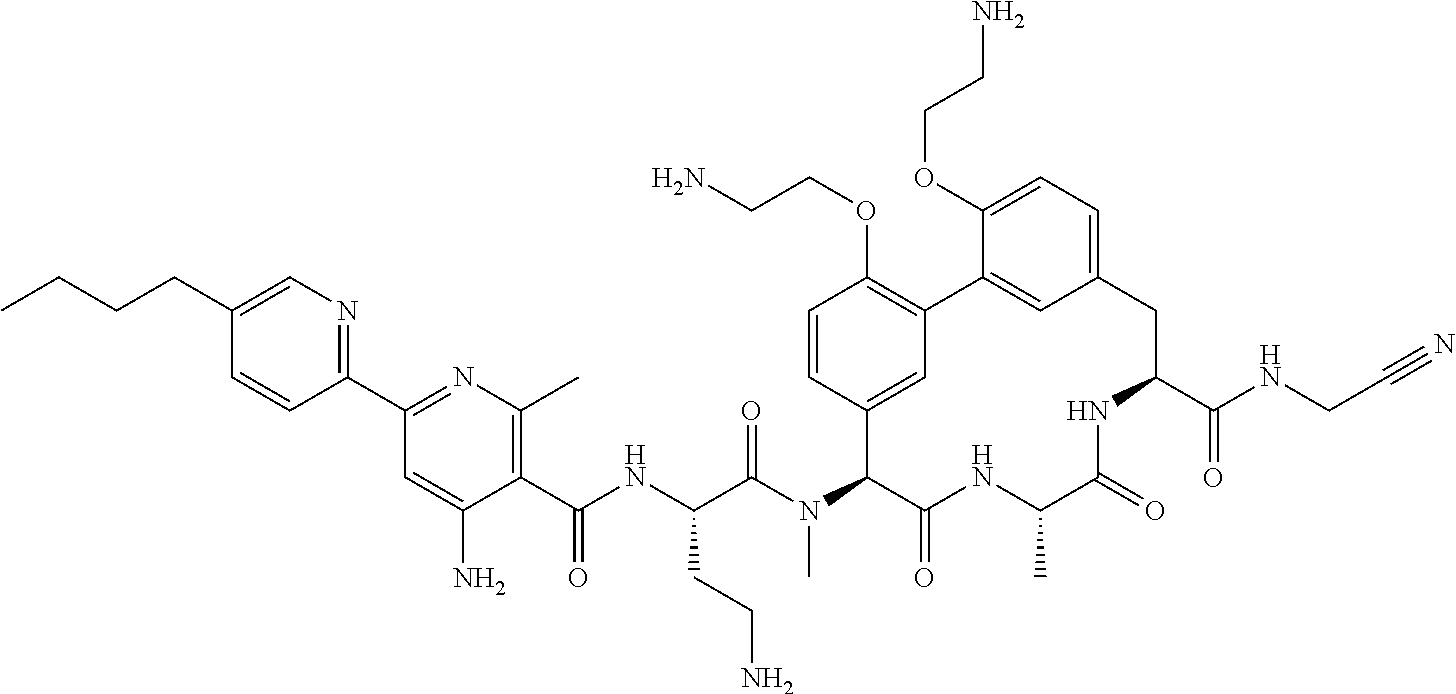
C1(CCCC)=CN=C(C2=NC(C)=C(C(NC(C(N(C3C(=O)NC(C)C(=O)NC(C(NCC#N)=O)CC4=CC=C(OCCN)C(=C4)C4=C(OCCN)C=CC3=C4)C)=O)CCN)=O)C(N)=C2)C=C1
